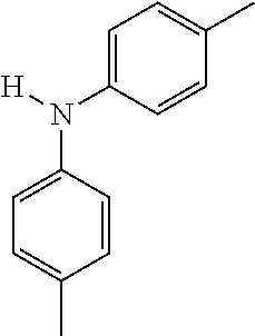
N(C1=CC=C(C)C=C1)(C1=CC=C(C)C=C1)[H]
